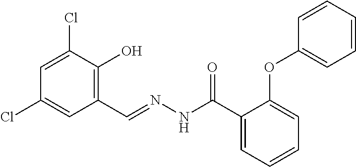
C1=C(Cl)C(O)=C(C=NNC(C2=CC=CC=C2OC2=CC=CC=C2)=O)C=C1Cl
